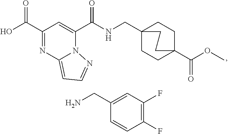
C1(C(O)=O)=NC2=CC=NN2C(C(NCC23CCC(C(OC)=O)(CC2)CC3)=O)=C1.C1(CN)=CC(F)=C(F)C=C1
